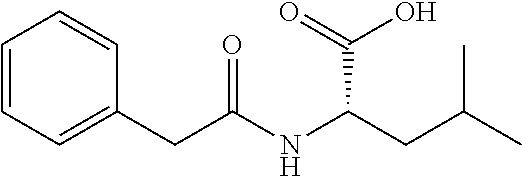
C1=CC=C(CC(NC(CC(C)C)C(=O)O)=O)C=C1
